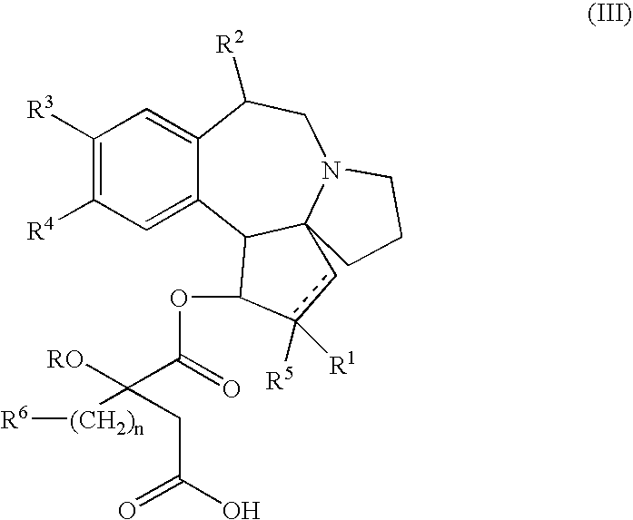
C1([R3])=C([R4])C=C2C(=C1)C([R2])CN1C3(C2C(OC(C([RO])([(CH2)n][R6])CC(O)=O)=O)c([R5])([R1])c3)CCC1
